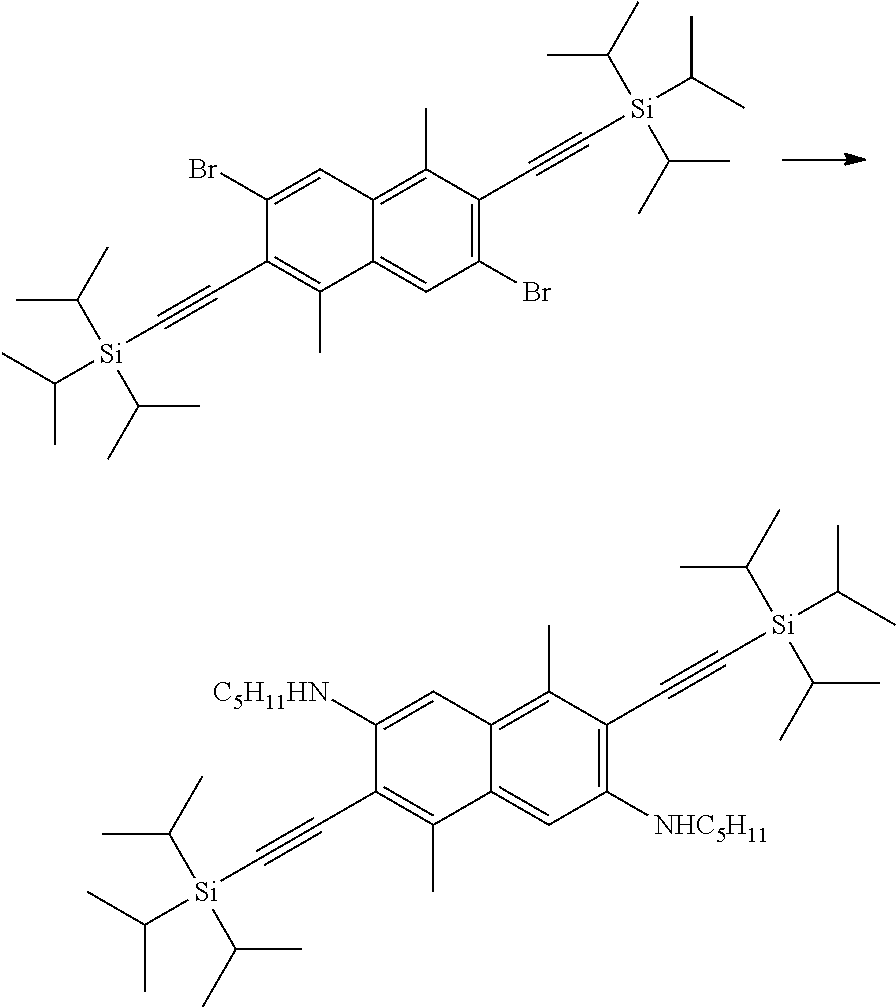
C1(Br)=C(C#C[Si](C(C)C)(C(C)C)C(C)C)C(C)=C2C(=C1)C(C)=C(C#C[Si](C(C)C)(C(C)C)C(C)C)C(Br)=C2.C1([NHC5H11])=C(C#C[Si](C(C)C)(C(C)C)C(C)C)C(C)=C2C(=C1)C(C)=C(C#C[Si](C(C)C)(C(C)C)C(C)C)C([C5H11HN])=C2
